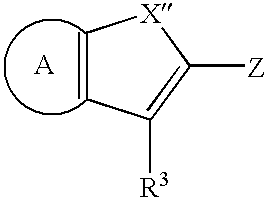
C1=CC([R3])=C([Z])[X]1.[A]
